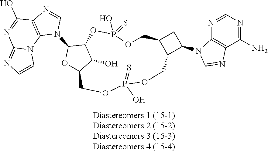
N1=CN(C2OC3C(O)C2OP(=S)(O)OCC2C(C(N4C5=C(C(N)=NC=N5)N=C4)C2)COP(O)(=S)OC3)C2=C1C(O)=NC1=NC=CN21
